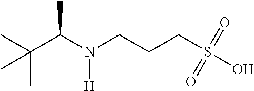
CC(C(N(CCCS(O)(=O)=O)[H])C)(C)C
